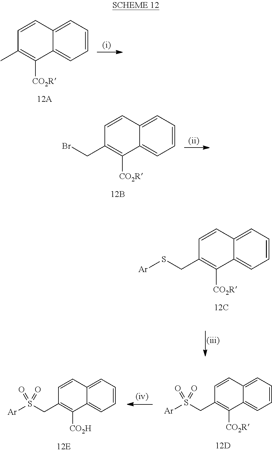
C1=CC2=CC=CC=C2C([CO2R])=C1CS[Ar].C12=CC=CC=C1C([CO2R])=C(C)C=C2.C1=CC2=CC=CC=C2C([CO2R])=C1CBr.C1=CC2=CC=CC=C2C([CO2R])=C1CS([Ar])(=O)=O.C1=CC2=CC=CC=C2C([CO2H])=C1CS([Ar])(=O)=O
